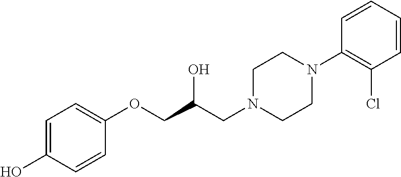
C1=CC(OCC(CN2CCN(C3=C(Cl)C=CC=C3)CC2)O)=CC=C1O
